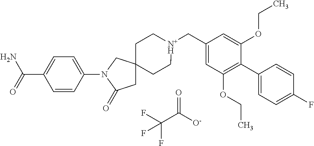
FC(C([O-])=O)(F)F.C1C[N+H](CC2=CC(OCC)=C(C3=CC=C(F)C=C3)C(OCC)=C2)CCC12CC(=O)N(C1=CC=C(C(N)=O)C=C1)C2
